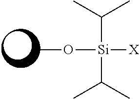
C([Si](C(C)C)([X])OC)(C)C
